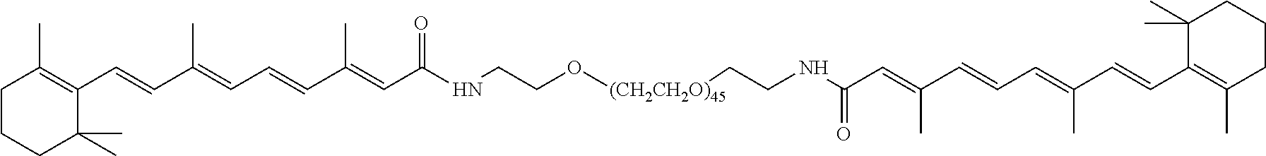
C1CCC(C)(C)C(C=CC(=CC=CC(=CC(NCCO[(CH2CH2O)45]CCNC(C=C(C=CC=C(C=CC2=C(C)CCCC2(C)C)C)C)=O)=O)C)C)=C1C
